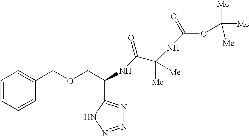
C(COCC1=CC=CC=C1)(NC(C([Me])([Me])NC(=O)OC([Me])([Me])[Me])=O)C1=NN=NN1
